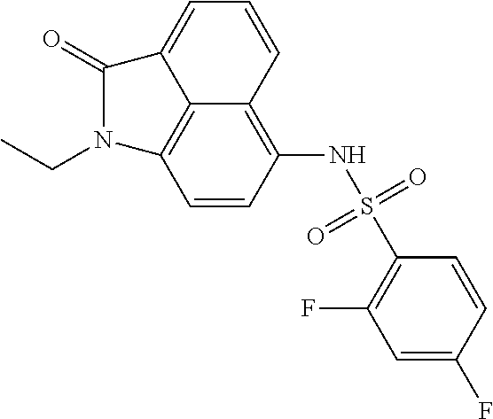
C1=C(F)C=CC(S(NC2=C3C4=C(C=C2)N(CC)C(=O)C4=CC=C3)(=O)=O)=C1F
